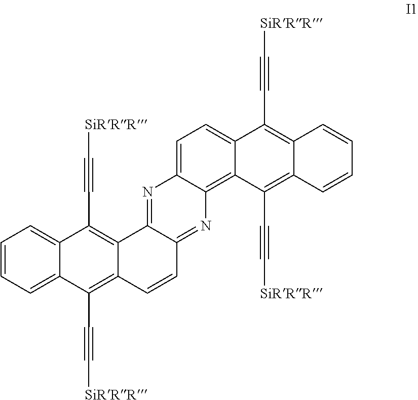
C1=CC=C2C(=C1)C(C#C[SiRRR])=C1C(=C2C#C[SiRRR])C=CC2=NC3=C4C(=CC=C3N=C12)C(C#C[SiRRR])=C1C(=C4C#C[SiRRR])C=CC=C1
